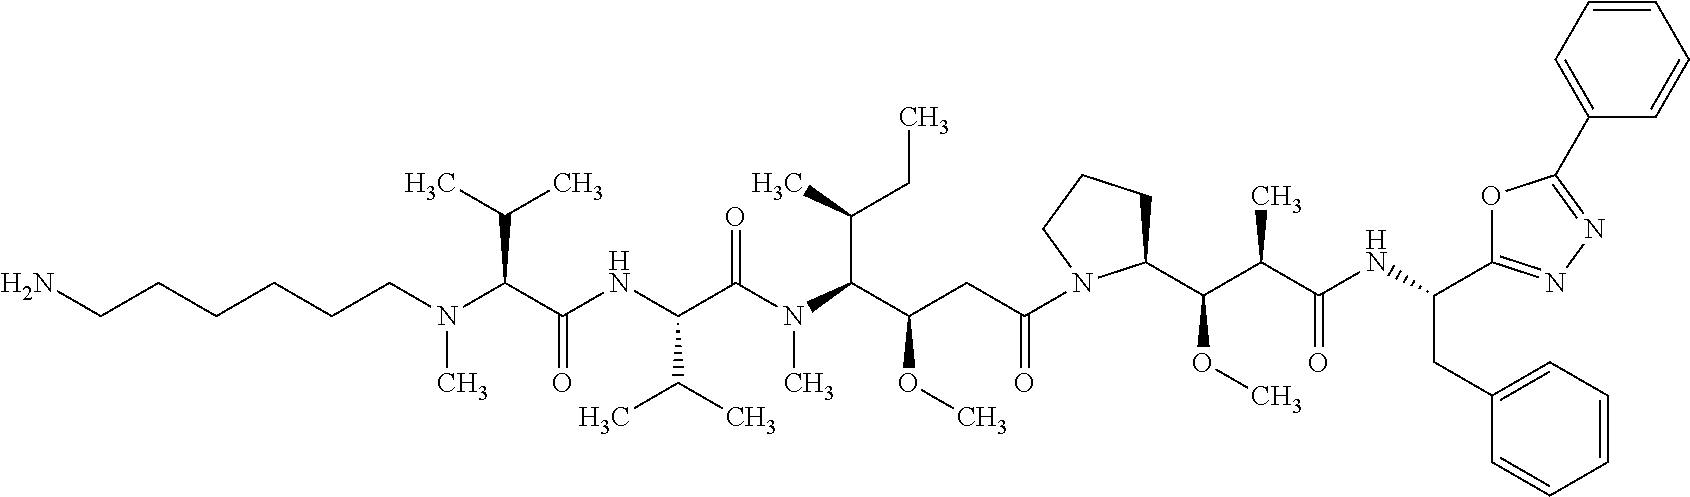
C(C(NC(C(N(C(C(CC(N1C(C(C(C(NC(C2=NN=C(C3=CC=CC=C3)O2)CC2=CC=CC=C2)=O)C)OC)CCC1)=O)OC)C(C)CC)C)=O)C(C)C)=O)(C(C)C)N(C)CCCCCCN
